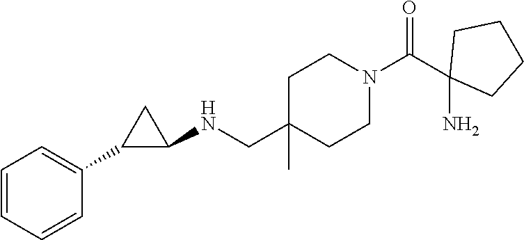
C(C1(C)CCN(C(C2(N)CCCC2)=O)CC1)NC1C(C2=CC=CC=C2)C1
